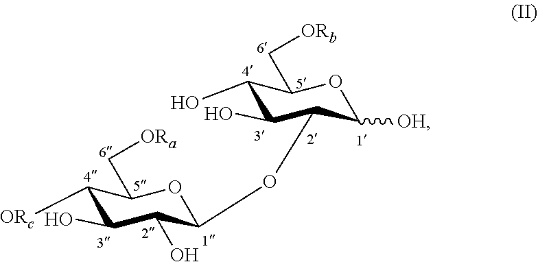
C1([ORc])C(O)C(O)C(OC2C(O)C(O)C(C[ORb])OC2[OH])OC1C[ORa]
